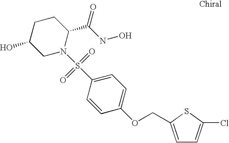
C1C(O)CN(S(C2=CC=C(OCC3=CC=C(Cl)S3)C=C2)(=O)=O)C(C(NO)=O)C1
